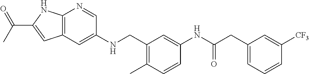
C12=C(C=C(NCC3=C(C)C=CC(NC(=O)CC4=CC=CC([CF3])=C4)=C3)C=N1)C=C(C(C)=O)N2
